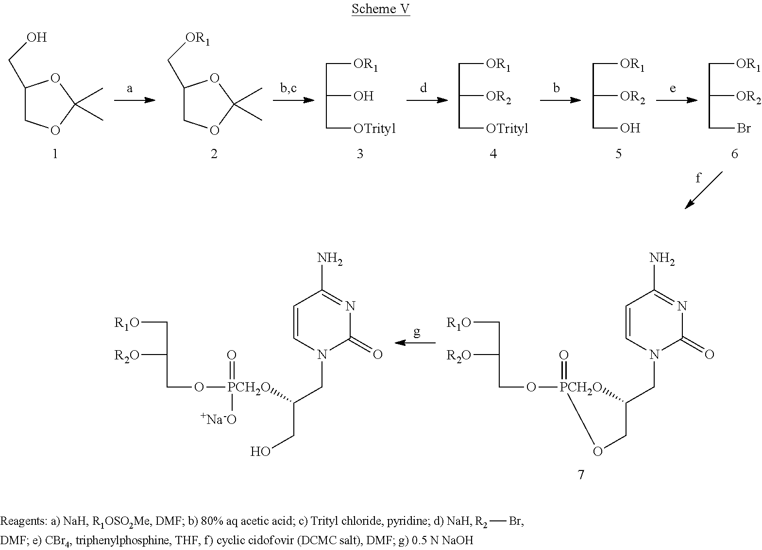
[R2]Br.C1(CO)COC(C)(C)O1.C1(C[OR1])COC(C)(C)O1.C(C(O)C[OTrityl])[OR1].C(C([OR2])C[OTrityl])[OR1].C(C([OR2])CO)[OR1].C(C([OR2])CBr)[OR1].C1=CN(CC2[PCH2O](=O)(OCC([R2O])C[R1O])OC2)C(=O)N=C1N.C1=CN(CC([PCH2O](=O)(OCC([R2O])C[R1O])[+Na-O])CO)C(=O)N=C1N
